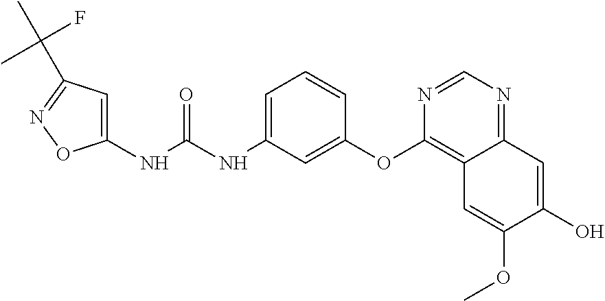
C1(NC(NC2=CC=CC(OC3=C4C(=NC=N3)C=C(O)C(OC)=C4)=C2)=O)=CC(C(C)(F)C)=NO1
